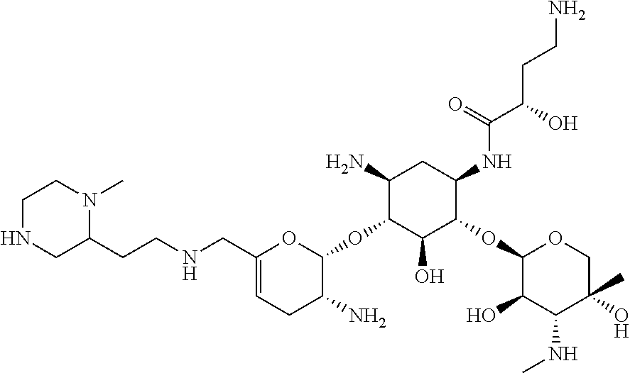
C1(N)C(OC2OC(CNCCC3CNCCN3C)=CCC2N)C(O)C(OC2C(O)C(NC)C(O)(C)CO2)C(NC(C(O)CCN)=O)C1
